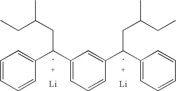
C1=CC=CC(C(C2=CC=CC(C(C3=CC=CC=C3)CC(CC)C)=C2)CC(CC)C)=C1
